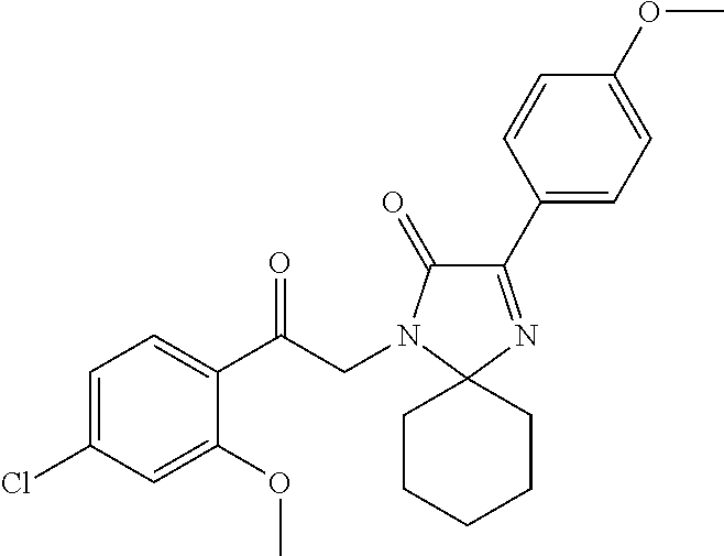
C1=C(Cl)C=C(OC)C(C(CN2C(=O)C(C3=CC=C(OC)C=C3)=NC23CCCCC3)=O)=C1
